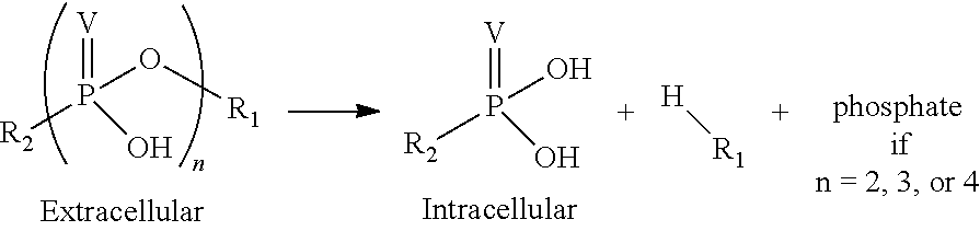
[R2]P(O[R1])(=[V])O.[V]=P(O)(O)[R2].[H][R1]
